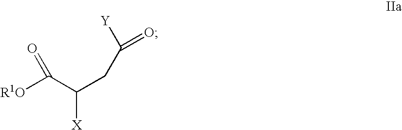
[R1O]C(C(CC([Y])=O)[X])=O
